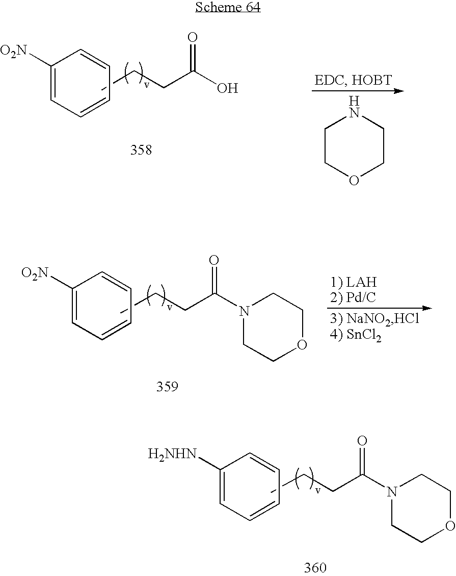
C1COCCN1.C1([O2N])=CC=CC=C1.C(CC(O)=O)C.C1([O2N])=CC=CC=C1.C(CC(N1CCOCC1)=O)C.C1([H2NHN])=CC=CC=C1.C(CC(N1CCOCC1)=O)C
